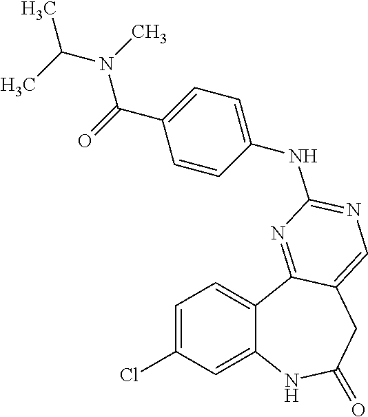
C1=C(Cl)C=C2C(=C1)C1=NC(NC3=CC=C(C(=O)N(C)C(C)C)C=C3)=NC=C1CC(=O)N2
